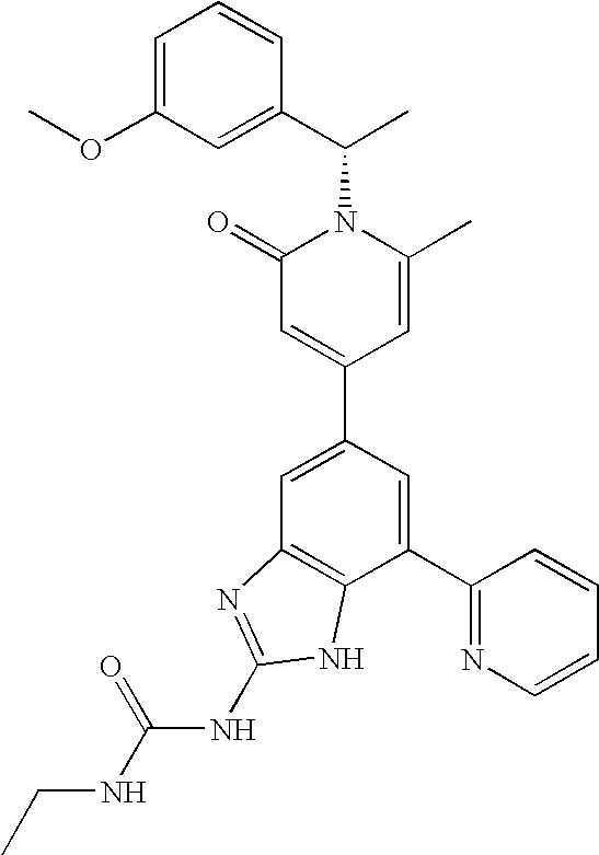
C1=C(C2=CC(=O)N(C(C3=CC(OC)=CC=C3)C)C(C)=C2)C=C(C2=NC=CC=C2)C2=C1N=C(NC(NCC)=O)N2
